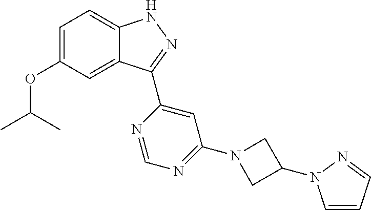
C12=CC(OC(C)C)=CC=C1NN=C2C1=CC(N2CC(N3C=CC=N3)C2)=NC=N1
